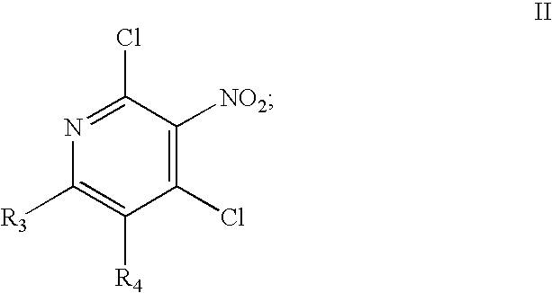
C1(Cl)=C([NO2])C(Cl)=NC([R3])=C1[R4]
